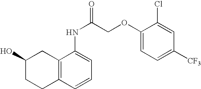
C12=C(C=CC=C1NC(COC1=CC=C([CF3])C=C1Cl)=O)CCC(O)C2
